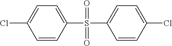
C1=CC(S(=O)(=O)C2=CC=C(Cl)C=C2)=CC=C1Cl
